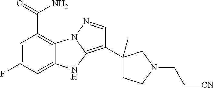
C1=C(F)C=C2C(=C1C(=O)N)N1C(=C(C3(C)CCN(CC[CN])C3)C=N1)N2
